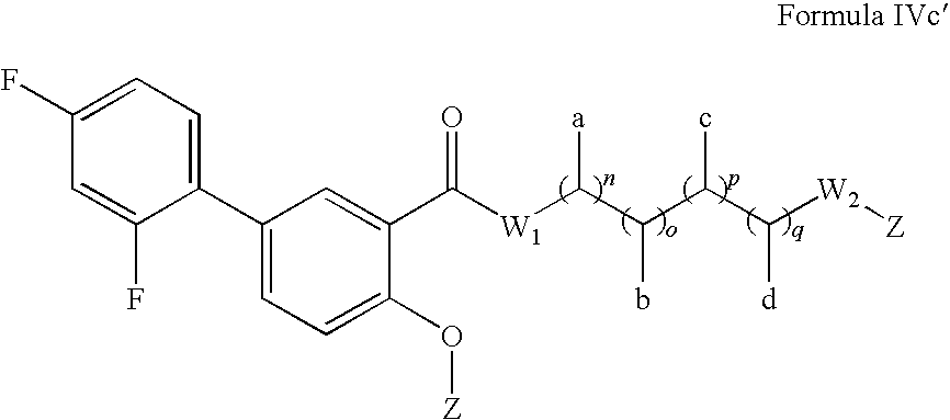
C1(C2=CC=C(O[Z])C(C([W1]C(C(C(C([W2][Z])[d])c)b)[a])=O)=C2)=CC=C(F)C=C1F
